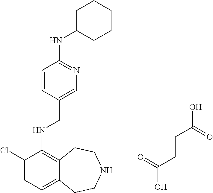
OC(CCC(O)=O)=O.C1(Cl)=CC=C2C(=C1NCC1=CN=C(NC3CCCCC3)C=C1)CCNCC2
